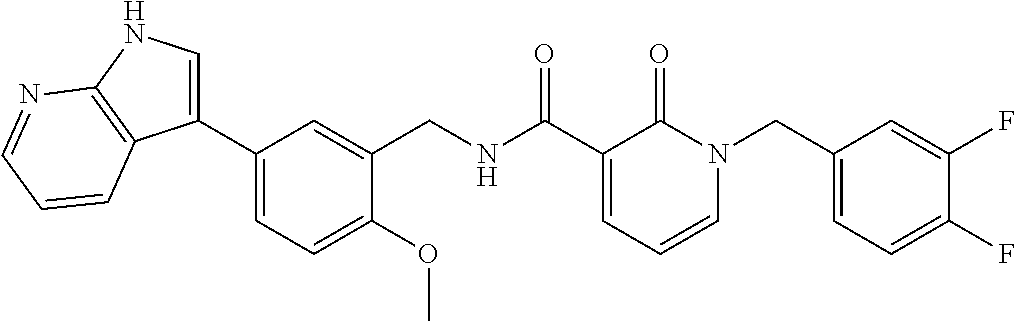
C1(C2=CNC3=C2C=CC=N3)=CC=C(OC)C(CNC(C2=CC=CN(CC3=CC=C(F)C(F)=C3)C2=O)=O)=C1
